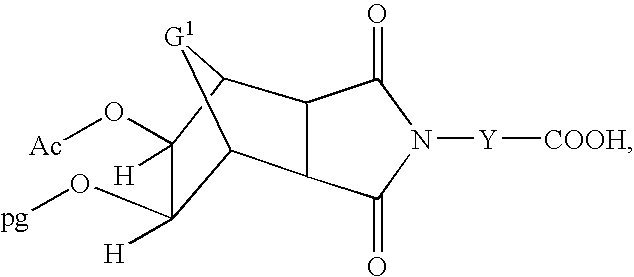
C12[G1]C(C3C1C(=O)N([Y][COOH])C3=O)C(O[Ac])([H])C2(O[pg])[H]
